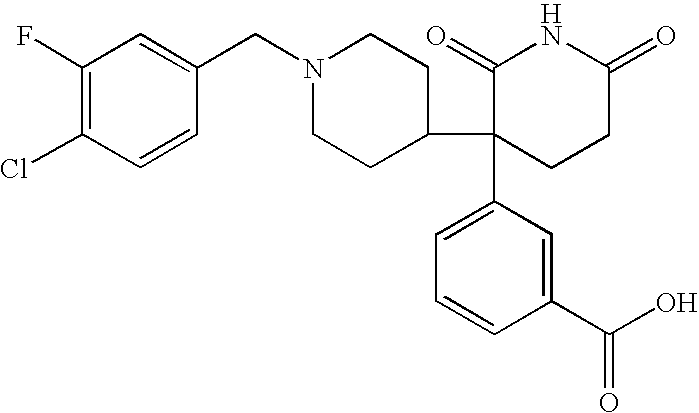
C1(C(O)=O)=CC(C2(C3CCN(CC4=CC(F)=C(Cl)C=C4)CC3)CCC(=O)NC2=O)=CC=C1
